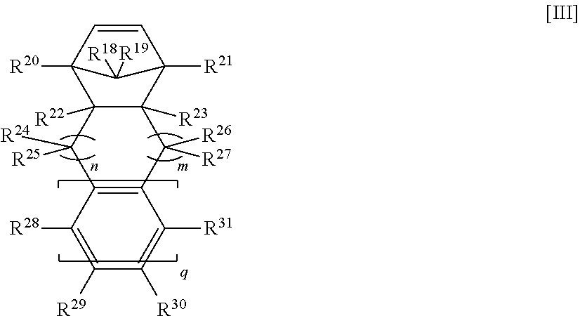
C12([R22])C([R23])(C3([R21])C=CC1([R20])C3([R19])[R18])C([R26])([R27])C1=C(C2([R24])[R25])C([R28])=C([R29])C([R30])=C1[R31]
